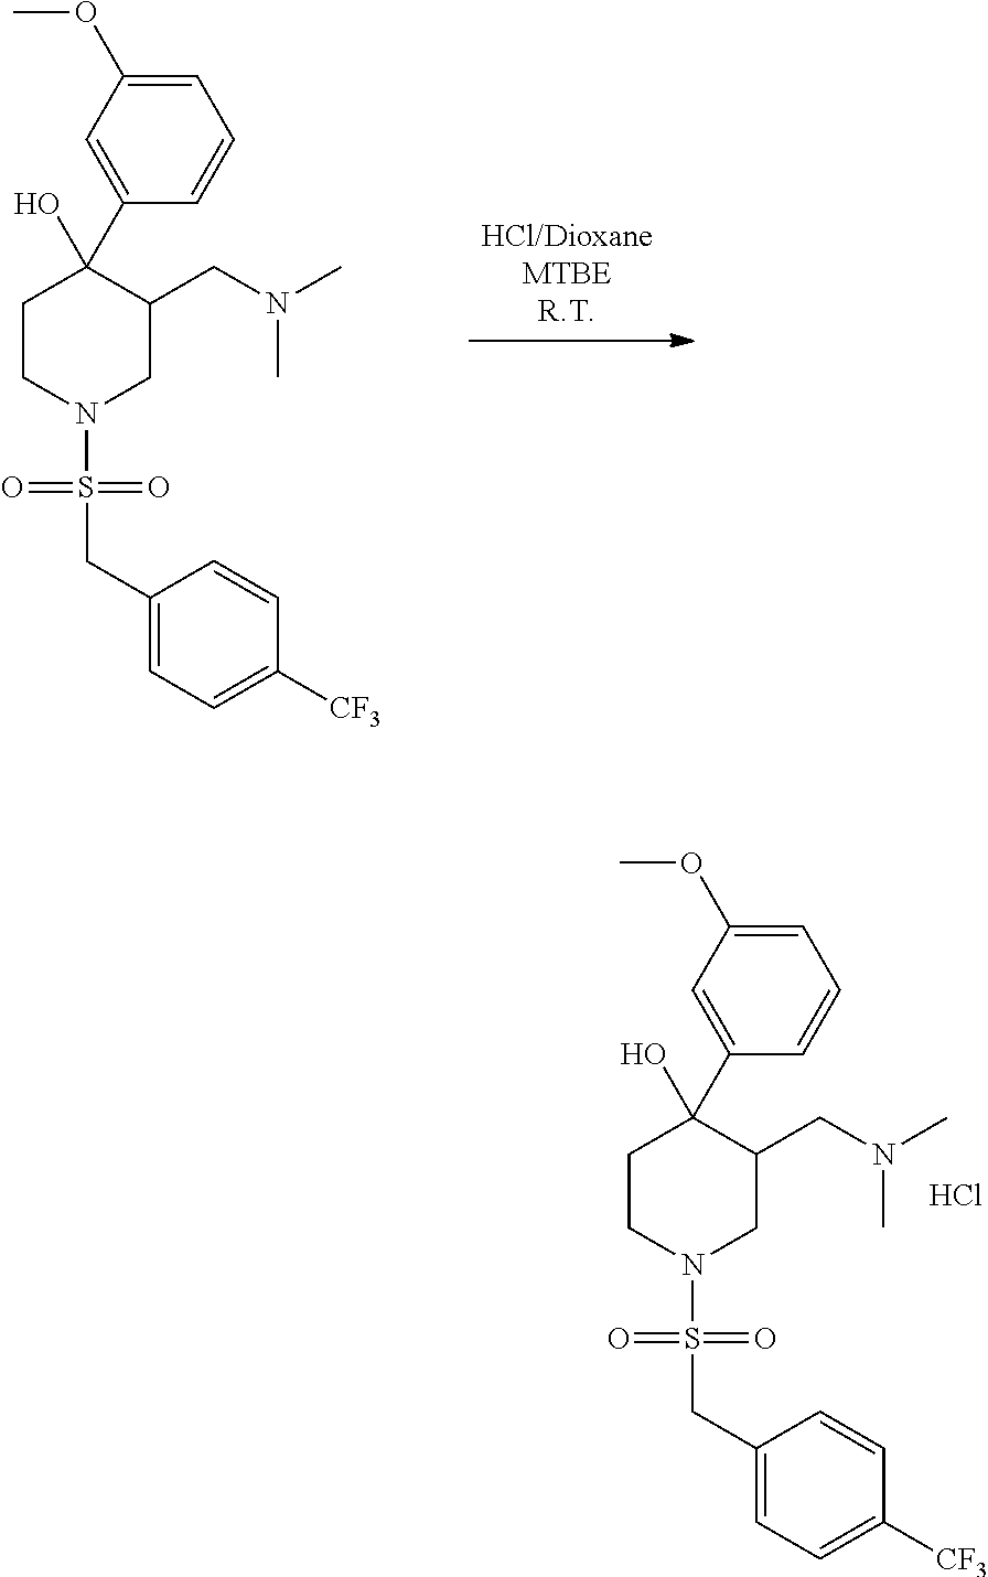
C1(CS(=O)(=O)N2CC(CN(C)C)C(C3=CC(OC)=CC=C3)(O)CC2)=CC=C([CF3])C=C1.Cl.C1(CS(=O)(=O)N2CC(CN(C)C)C(C3=CC(OC)=CC=C3)(O)CC2)=CC=C([CF3])C=C1
